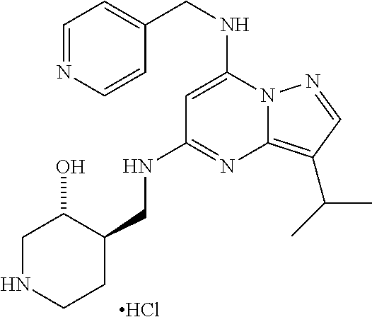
C1NCCC(CNC2=NC3=C(C(C)C)C=NN3C(NCC3=CC=NC=C3)=C2)C1O.Cl
